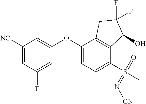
C1([NC])=CC(F)=CC(OC2=CC=C(S(C)(=N[CN])=O)C3=C2CC(F)(F)C3O)=C1
